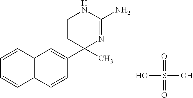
C1(C2(C)N=C(N)NCC2)=CC2=C(C=C1)C=CC=C2.OS(=O)(O)=O
